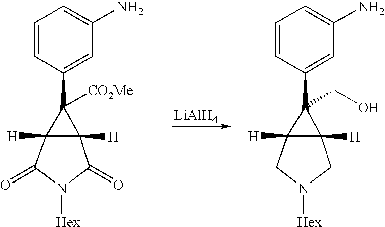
C1=CC(C2([CO2Me])C3([H])C2([H])C(=O)N([Hex])C3=O)=CC(N)=C1.C1=CC(C2(CO)C3([H])C2([H])CN([Hex])C3)=CC(N)=C1.[LiAlH4]
